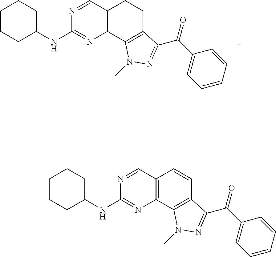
C12=C(C3=C(CC1)C(C(=O)C1=CC=CC=C1)=NN3C)N=C(NC1CCCCC1)N=C2.C12=C(C3=C(C=C1)C(C(=O)C1=CC=CC=C1)=NN3C)N=C(NC1CCCCC1)N=C2
